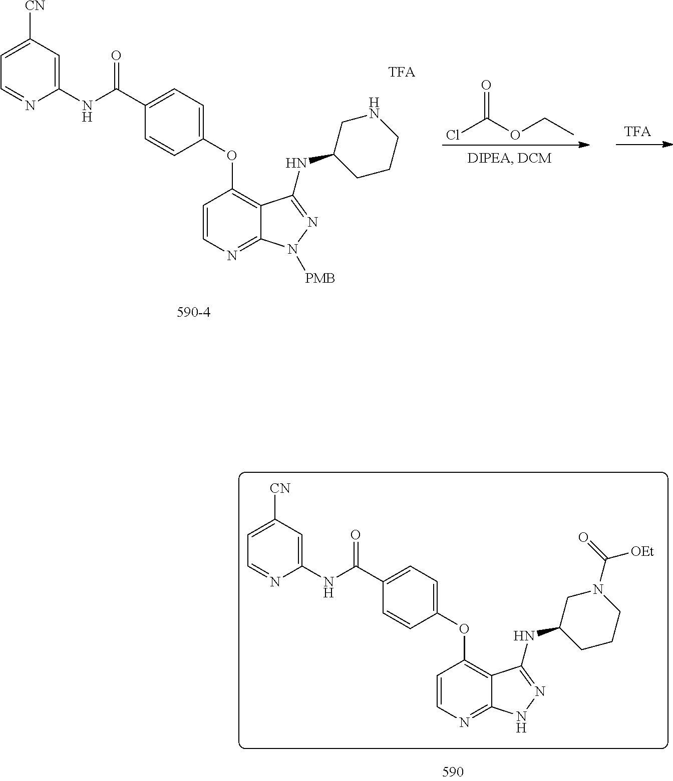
C1=C(C(NC2=CC([CN])=CC=N2)=O)C=CC(OC2=C3C(=NC=C2)NN=C3NC2CCCN(C(=O)[OEt])C2)=C1.C1=C(C(NC2=CC([CN])=CC=N2)=O)C=CC(OC2=C3C(=NC=C2)N([PMB])N=C3NC2CCCNC2)=C1.ClC(OCC)=O
